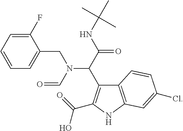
N(CC1=CC=CC=C1F)(C=O)C(C(=O)NC(C)(C)C)C1=C(C(=O)O)NC2=C1C=CC(Cl)=C2
